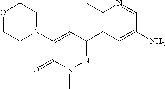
O1CCN(C2=CC(C3=C(C)N=CC(N)=C3)=NN(C)C2=O)CC1
